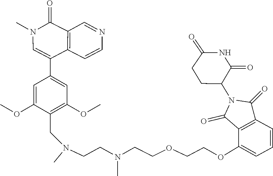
N(C)(CCOCCOC1=CC=CC2=C1C(=O)N(C1CCC(=O)NC1=O)C2=O)CCN(C)CC1=C(OC)C=C(C2=CN(C)C(=O)C3=C2C=CN=C3)C=C1OC
